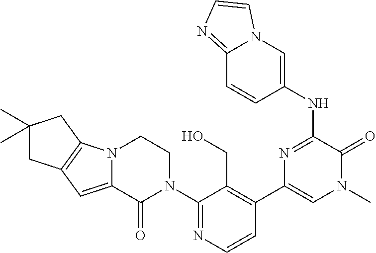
C1=CN=C(N2CCN3C(=CC4=C3CC(C)(C)C4)C2=O)C(CO)=C1C1=CN(C)C(=O)C(NC2=CN3C(=NC=C3)C=C2)=N1
